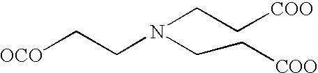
[OCO]CCN(CC[COO])CC[COO]
